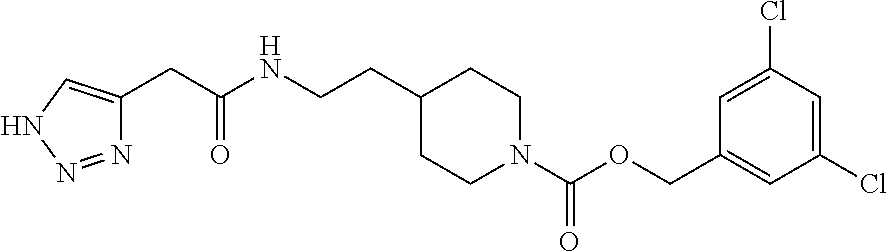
C1=C(Cl)C=C(Cl)C=C1COC(N1CCC(CCNC(CC2=CNN=N2)=O)CC1)=O
